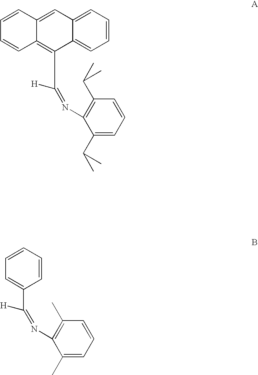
C1(C(C)C)=CC=CC(C(C)C)=C1N=C([H])C1=C2C(=CC3=CC=CC=C13)C=CC=C2.C1(C)=CC=CC(C)=C1N=C([H])C1=CC=CC=C1
